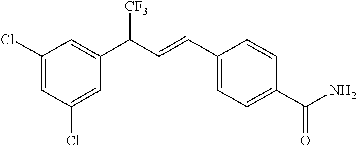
C1(Cl)=CC(Cl)=CC(C(C=CC2=CC=C(C(N)=O)C=C2)[CF3])=C1
